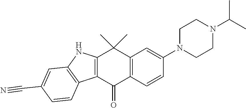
C1CN(C2=CC3=C(C=C2)C(=O)C2=C(C3(C)C)NC3=C2C=CC(C#N)=C3)CCN1C(C)C
